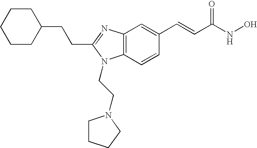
C(C1=NC2=C(C=CC(C=CC(NO)=O)=C2)N1CCN1CCCC1)CC1CCCCC1
